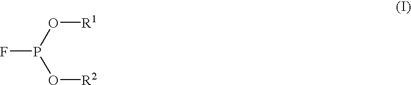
FP(O[R1])O[R2]
